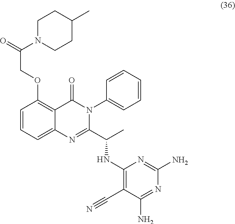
C1=CC=C2C(=C1OCC(=O)N1CCC(C)CC1)C(=O)N(C1=CC=CC=C1)C(C(C)NC1=C(C#N)C(N)=NC(N)=N1)=N2
